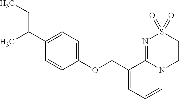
C1(OCC2=CC=CN3C2=NS(=O)(=O)CC3)=CC=C(C(C)CC)C=C1
